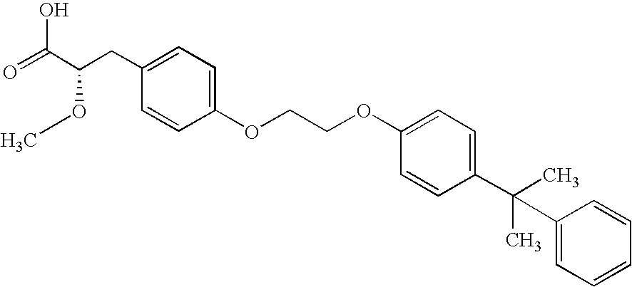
C1=C(OCCOC2=CC=C(C(C)(C)C3=CC=CC=C3)C=C2)C=CC(CC(C(=O)O)OC)=C1
